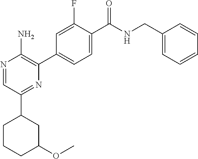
N1=CC(C2CC(OC)CCC2)=NC(C2=CC=C(C(NCC3=CC=CC=C3)=O)C(F)=C2)=C1N
